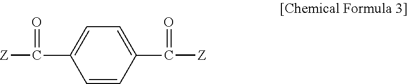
C1=C(C([Z])=O)C=CC(C([Z])=O)=C1
